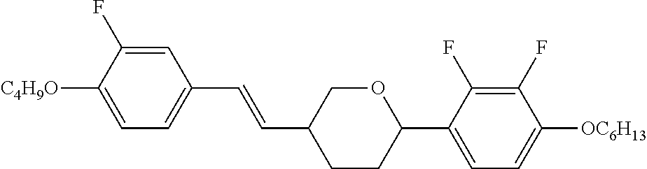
C1=C(F)C([C4H9O])=CC=C1C=CC1CCC(C2=CC=C([OC6H13])C(F)=C2F)OC1
